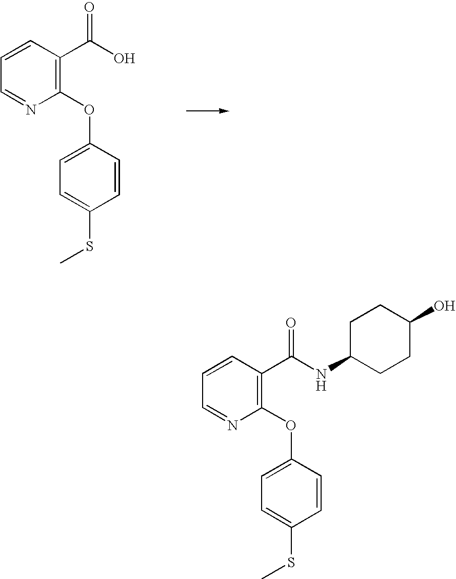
C1=CC(C(O)=O)=C(OC2=CC=C(SC)C=C2)N=C1.C1=CC(C(NC2CCC(O)CC2)=O)=C(OC2=CC=C(SC)C=C2)N=C1
